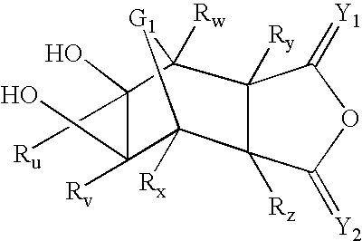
C12([Rx])[G1]C([Rw])(C(O)(C[Ru])C1([Rv])O)C1([Ry])C2([Rz])C(=[Y2])OC1=[Y1]
